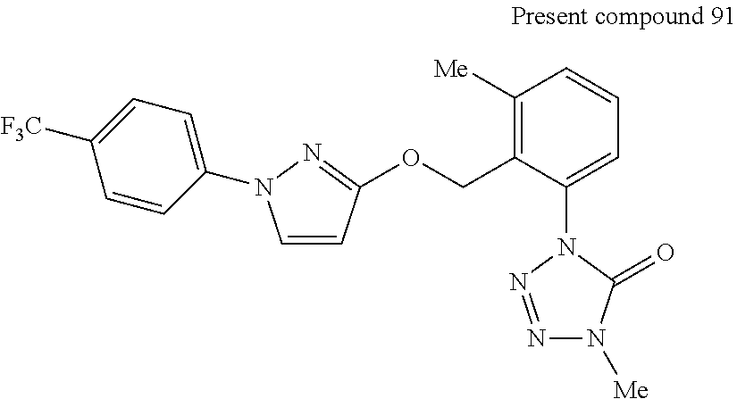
C1=CC(OCC2=C([Me])C=CC=C2N2N=NN([Me])C2=O)=NN1C1=CC=C([F3C])C=C1
